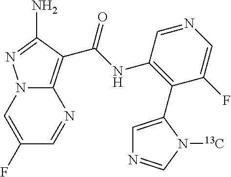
C12=C(C(NC3=C(C4=CN=CN4[13C])C(F)=CN=C3)=O)C(N)=NN1C=C(F)C=N2
